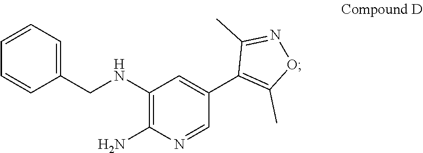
C1(NCC2=CC=CC=C2)=C(N)N=CC(C2=C(C)ON=C2C)=C1
